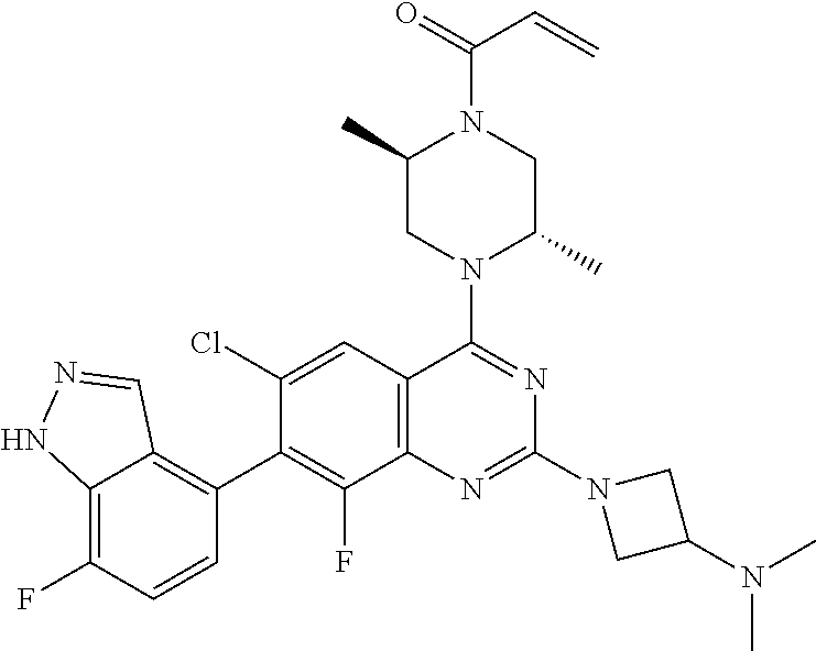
C12=C(C=C(Cl)C(C3=C4C(=C(F)C=C3)NN=C4)=C1F)C(N1C(C)CN(C(=O)C=C)C(C)C1)=NC(N1CC(N(C)C)C1)=N2
